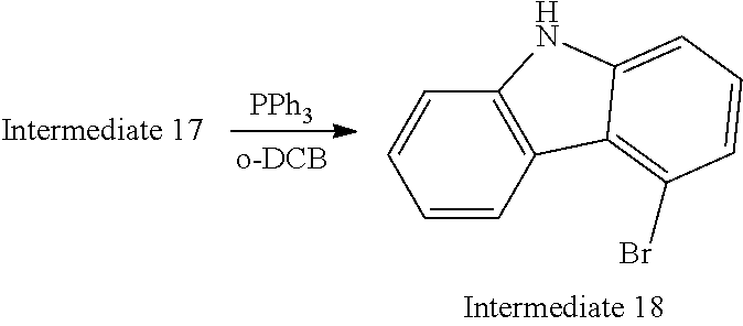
[PPh3].C1=CC2=C(C=C1)NC1=CC=CC(Br)=C21
